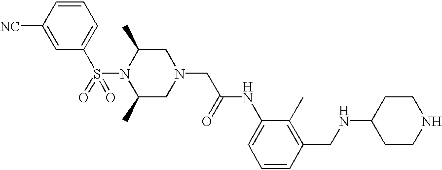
S(N1C(C)CN(CC(NC2=CC=CC(CNC3CCNCC3)=C2C)=O)CC1C)(=O)(C1=CC=CC([NC])=C1)=O
